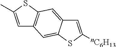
C1=C(C)SC2=C1C=C1C(=C2)C=C([nC6H13])S1
